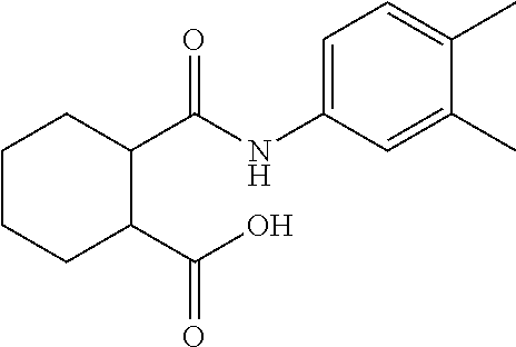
C1CCC(C(O)=O)C(C(NC2=CC=C(C)C(C)=C2)=O)C1
